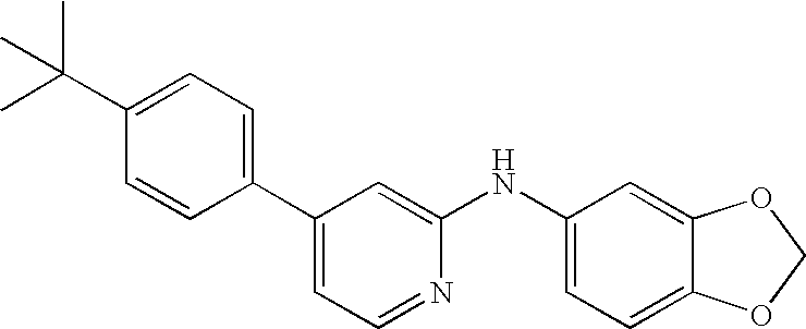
C1(C2=CC=NC(NC3=CC=C4C(=C3)OCO4)=C2)=CC=C(C(C)(C)C)C=C1
